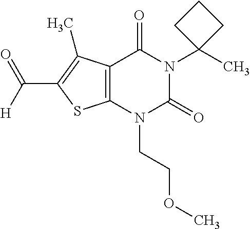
C12=C(N(CCOC)C(=O)N(C3(C)CCC3)C1=O)SC(C([H])=O)=C2C
